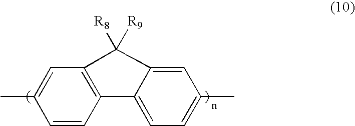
C1=CC2=C(C=C1C)C([R8])([R9])C1=CC(C)=CC=C21
